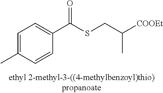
C1=C(C)C=CC(C(SCC([COOEt])C)=O)=C1
